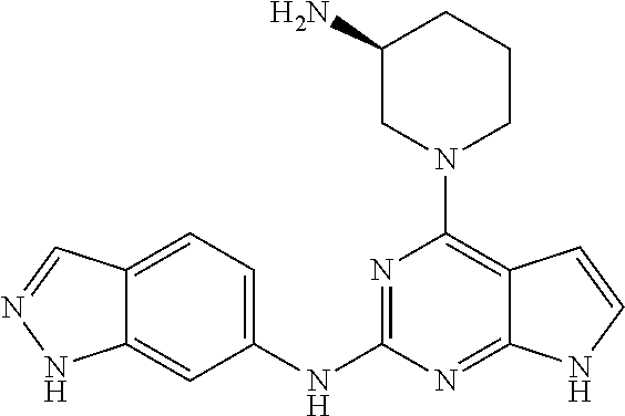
C1(NC2=NC(N3CCCC(N)C3)=C3C(=N2)NC=C3)=CC=C2C(=C1)NN=C2
